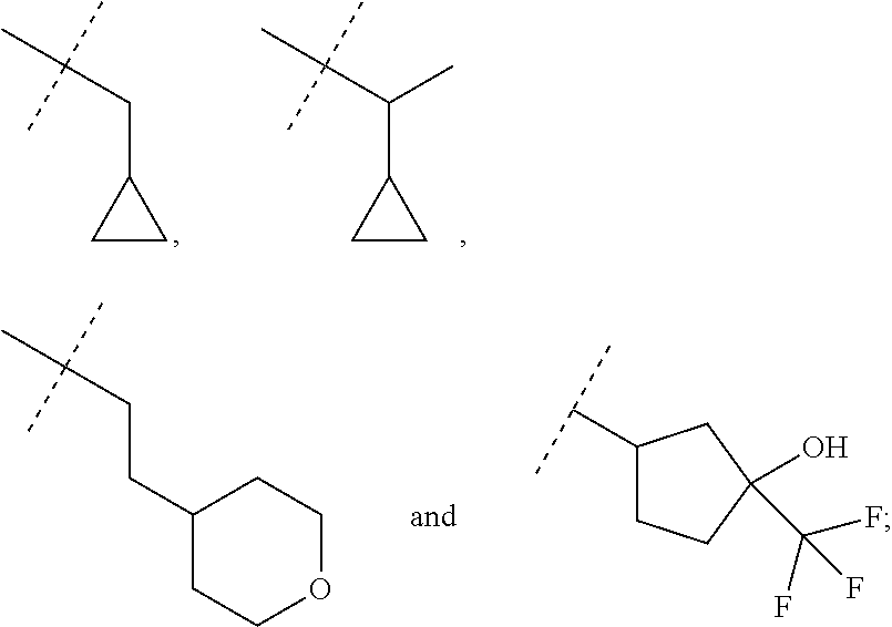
C(CC1CC1)(C)(C)C.C(C(C1CC1)C)(C)(C)C.C(CCC1CCOCC1)(C)(C)C.C1(C(C)C)CCC(O)(C(F)(F)F)C1
